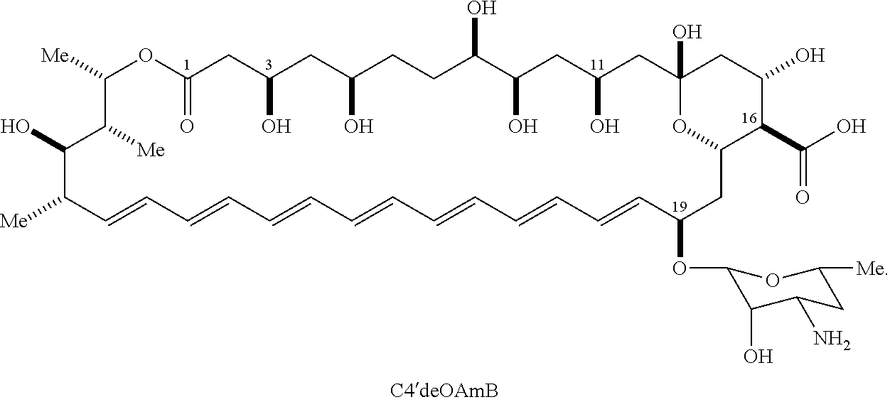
[Me]C1C=CC=CC=CC=CC=CC=CC=CC(OC2C(O)C(N)CC([Me])O2)CC2C(C(O)=O)C(O)CC(O)(CC(O)CC(O)C(O)CCC(O)CC(O)CC(=O)OC([Me])C([Me])C1O)O2
